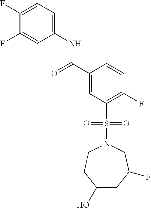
C(C1=CC(S(N2CC(F)CC(O)CC2)(=O)=O)=C(F)C=C1)(=O)NC1=CC=C(F)C(F)=C1
